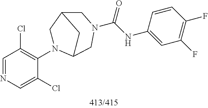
C1=NC=C(Cl)C(N2CC3CN(C(NC4=CC(F)=C(F)C=C4)=O)CC2C3)=C1Cl
